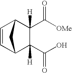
C1=CC2C(C(O)=O)([H])C(C([OMe])=O)([H])C1C2
